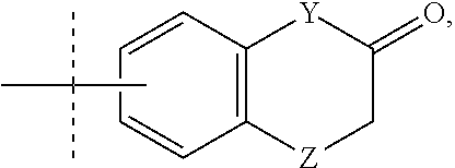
C1=CC=CC2=C1[Z]CC(=O)[Y]2.CC(C)(C)C
